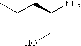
CCCC(CO)N
